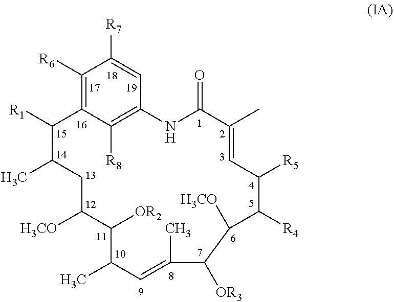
C1([R6])=C2C([R8])=C(C=C1[R7])NC(=O)C(C)=CC([R5])C([R4])C([H3CO])C([OR3])C(C)=CC(C)C([OR2])C([H3CO])CC(C)C2[R1]
